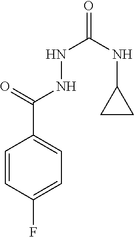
C1=CC(F)=CC=C1C(=O)NNC(=O)NC1CC1
